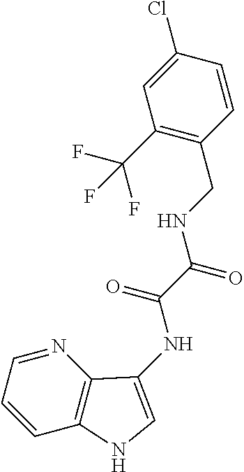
C1=CC(Cl)=CC(C(F)(F)F)=C1CNC(C(=O)NC1=CNC2=C1N=CC=C2)=O
